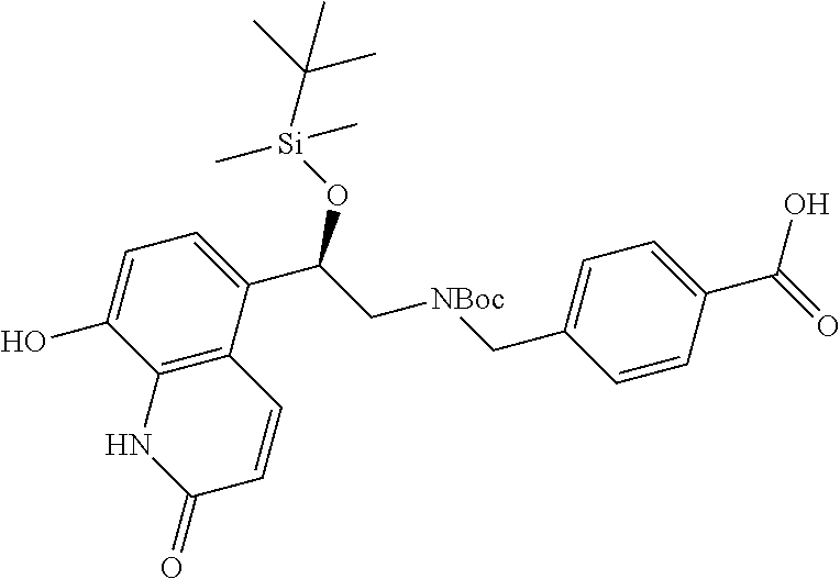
C12=C(C(C(C[NBoc]CC3=CC=C(C(=O)O)C=C3)O[Si](C)(C)C(C)(C)C)=CC=C1O)C=CC(=O)N2
